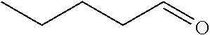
CCCCC=O
